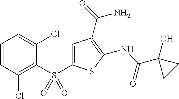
C1(NC(C2(O)CC2)=O)=C(C(=O)N)C=C(S(C2=C(Cl)C=CC=C2Cl)(=O)=O)S1
